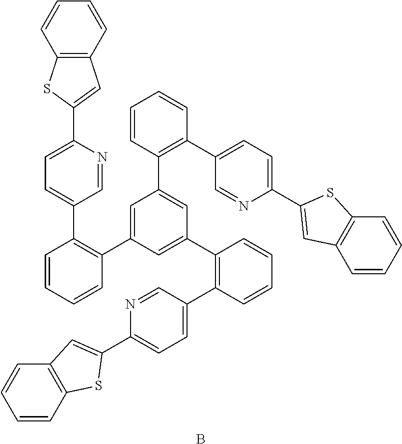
C1(C2=CC3=C(S2)C=CC=C3)=CC=C(C2=C(C3=CC(C4=C(C5=CC=C(C6=CC7=C(C=CC=C7)S6)N=C5)C=CC=C4)=CC(C4=C(C5=CC=C(C6=CC7=C(C=CC=C7)S6)N=C5)C=CC=C4)=C3)C=CC=C2)C=N1.B
